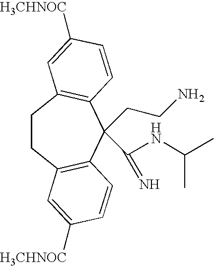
C1CC2=C(C(CCN)(C(NC(C)C)=N)C3=C1C=C([H3CHNOC])C=C3)C=CC([H3CHNOC])=C2
